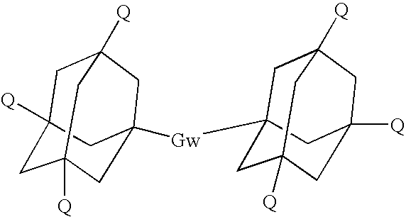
[Gw](C12CC3([Q])CC([Q])(CC([Q])(C1)C3)C2)C12CC3([Q])CC([Q])(CC([Q])(C1)C3)C2
